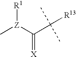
C[Z](C(C([R13])(C)C)=[X])[R1]
